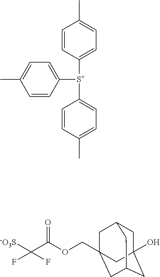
[-O3S]C(C(OCC12CC3CC(O)(CC(C1)C3)C2)=O)(F)F.C1=CC([S+](C2=CC=C(C)C=C2)C2=CC=C(C)C=C2)=CC=C1C
